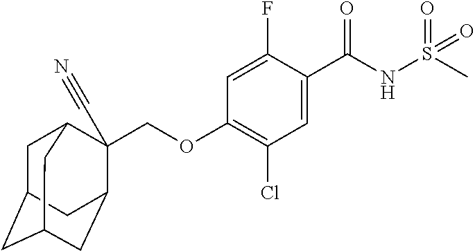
C1=C(F)C(C(NS(C)(=O)=O)=O)=CC(Cl)=C1OCC1(C#N)C2CC3CC(CC1C3)C2
